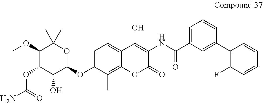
C1=C(OC2OC(C)(C)C(OC)C(OC(N)=O)C2O)C(C)=C2C(=C1)C(O)=C(NC(C1=CC=CC(C3=C(F)C=CC=C3)=C1)=O)C(=O)O2
